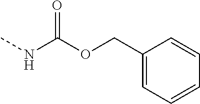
C(OC(NC)=O)C1=CC=CC=C1
